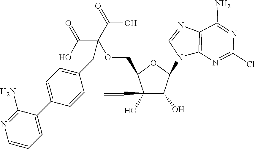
C1(C#C)(O)C(O)C(N2C3=C(N=C2)C(N)=NC(Cl)=N3)OC1COC(C(O)=O)(C(O)=O)CC1=CC=C(C2=CC=CN=C2N)C=C1
